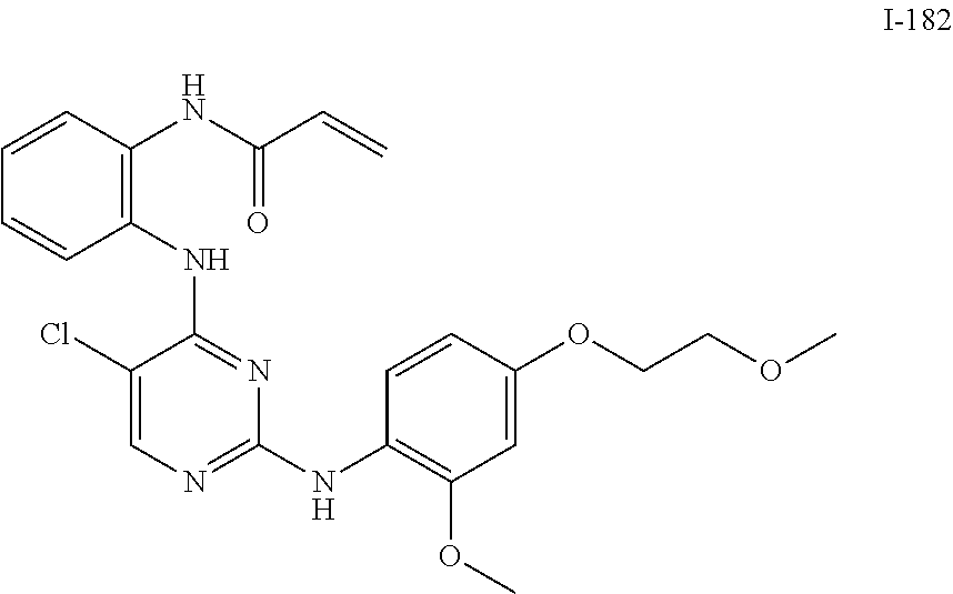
C1=CC(NC(=O)C=C)=C(NC2=NC(NC3=C(OC)C=C(OCCOC)C=C3)=NC=C2Cl)C=C1
